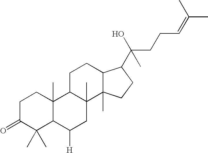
C1C(=O)C(C)(C)C2C(C)(C1)C1C(C)(CC2[H])C2(C)C(CC1)C(C(O)(CCC=C(C)C)C)CC2
